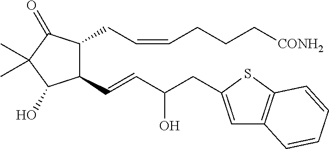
C1(C=CC(CC2=CC3=C(S2)C=CC=C3)O)C(CC=CCCC[CONH2])C(=O)C(C)(C)C1O
